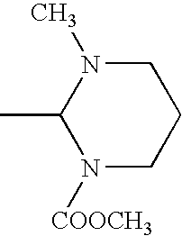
N1([COOCH3])CCCN(C)C1C
